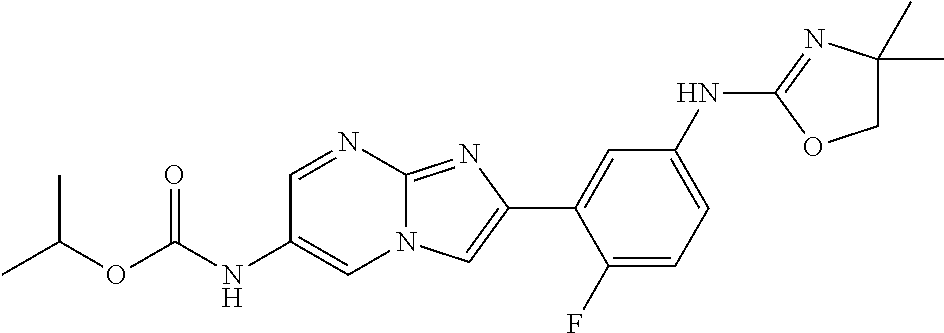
C1=NC2=NC(C3=CC(NC4=NC(C)(C)CO4)=CC=C3F)=CN2C=C1NC(OC(C)C)=O
